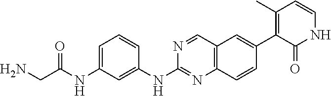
C1=C(NC(CN)=O)C=C(NC2=NC3=C(C=N2)C=C(C2=C(C)C=CNC2=O)C=C3)C=C1
